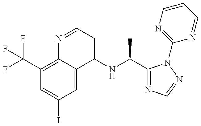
C1(C(F)(F)F)=C2C(=CC(I)=C1)C(NC(C1=NC=NN1C1=NC=CC=N1)C)=CC=N2
